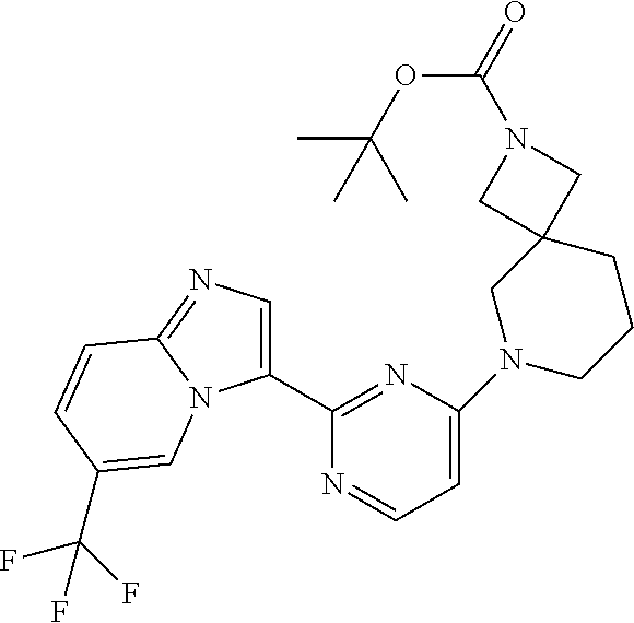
C1(C2=NC(N3CCCC4(C3)CN(C(=O)OC(C)(C)C)C4)=CC=N2)=CN=C2N1C=C(C(F)(F)F)C=C2
